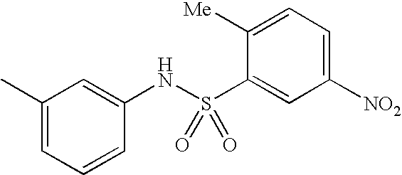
C1=CC(NS(C2=CC([NO2])=CC=C2[Me])(=O)=O)=CC(C)=C1
